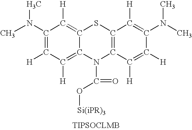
CN(C1=C([H])C([H])=C2C(=C1[H])SC1=C(N2C(=O)O[Si(iPR)3])C([H])=C([H])C(N(C)C)=C1[H])C
